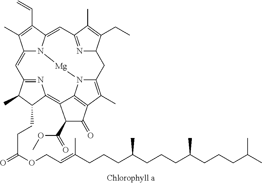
C12=CC3=NC(=C4C5=C(C(C)=C6N5[Mg]N1C(=CC1=NC(C(CC)=C1C)C6)C(C=C)=C2C)C(=O)C4C(OC)=O)C(CCC(=O)OCC=C(CCCC(CCCC(CCCC(C)C)C)C)C)C3C
